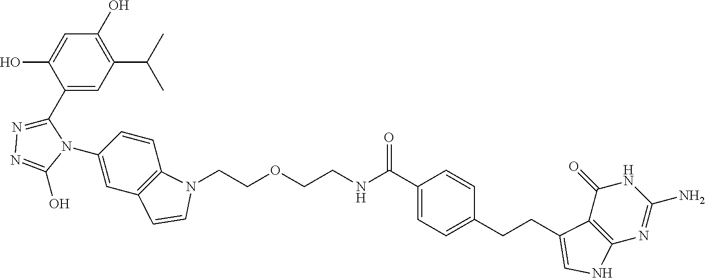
C1(C2=NN=C(O)N2C2=CC3=C(C=C2)N(CCOCCNC(C2=CC=C(CCC4=CNC5=C4C(=O)NC(N)=N5)C=C2)=O)C=C3)=CC(C(C)C)=C(O)C=C1O
